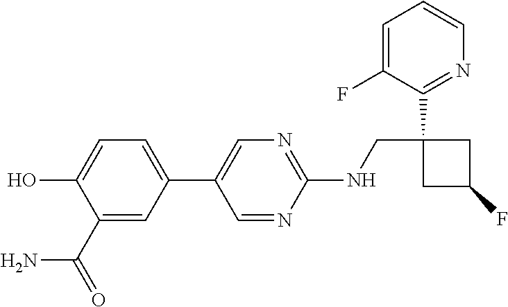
C1(C2=CN=C(NCC3(C4=NC=CC=C4F)CC(F)C3)N=C2)=CC=C(O)C(C(=O)N)=C1
